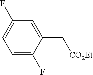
C1=C(F)C(C[CO2Et])=CC(F)=C1
